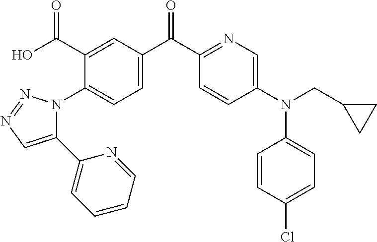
C1=C(C(C2=NC=C(N(CC3CC3)C3=CC=C(Cl)C=C3)C=C2)=O)C=C(C(O)=O)C(N2C(C3=CC=CC=N3)=CN=N2)=C1
